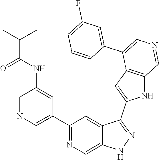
C1(C2=CN=CC(NC(=O)C(C)C)=C2)=NC=C2C(=C1)C(C1=CC3=C(N1)C=NC=C3C1=CC(F)=CC=C1)=NN2
